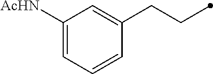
C(C)CC1=CC([AcHN])=CC=C1
